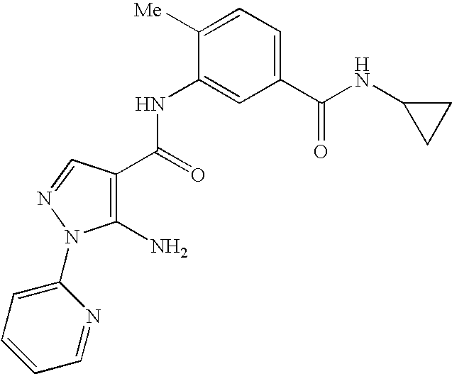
C1(NC(C2=C(N)N(C3=CC=CC=N3)N=C2)=O)=CC(C(NC2CC2)=O)=CC=C1[Me]
